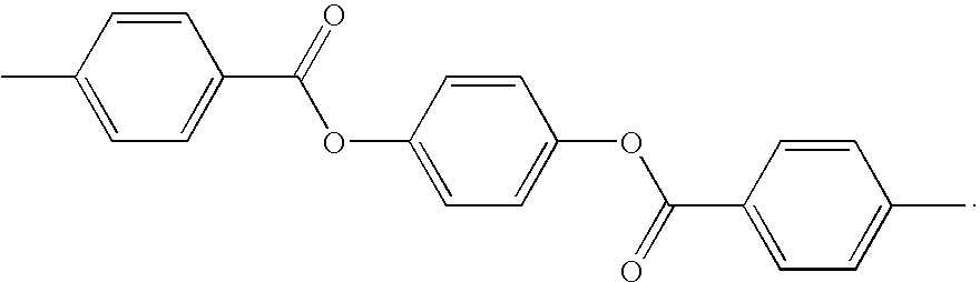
CC1=CC=C(C(=O)OC2=CC=C(OC(C3=CC=C(C)C=C3)=O)C=C2)C=C1
